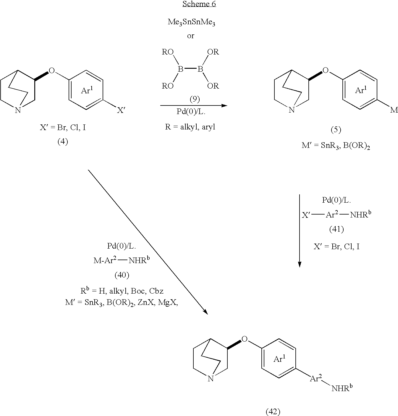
[Ar1].C1=C(OC2CN3CCC2CC3)C=CC([Ar2][NHRb])=C1.B([RO])(B([OR])[OR])[RO].[Me3SnSnMe3].[M-Ar2][NHRb].[Ar1].C1=C(OC2CN3CCC2CC3)C=CC([M])=C1.[Ar1].C1=C(OC2CN3CCC2CC3)C=CC([X])=C1.[X][Ar2][NHRb]
